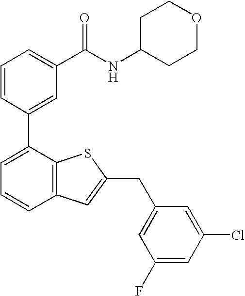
C1=CC(C2=CC=CC3=C2SC(CC2=CC(F)=CC(Cl)=C2)=C3)=CC(C(NC2CCOCC2)=O)=C1
